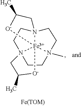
C1CN2(C)CCN34CCN15[Fe]23([O-]C(C)C4)[O-]C(C)C5
